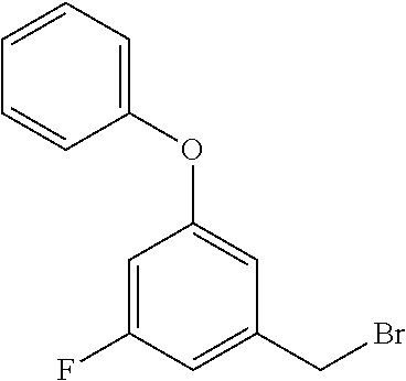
C1=CC=CC(OC2=CC(CBr)=CC(F)=C2)=C1
